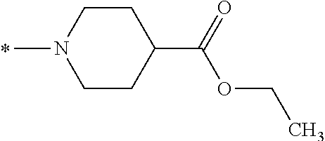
N1(C)CCC(C(OCC)=O)CC1
